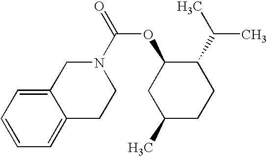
C1=CC=C2C(=C1)CN(C(=O)OC1CC(C)CCC1C(C)C)CC2
